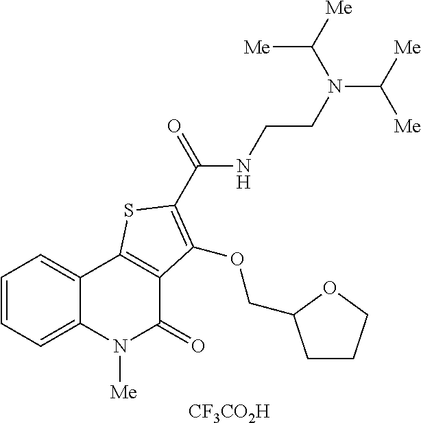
C1=CC=C2C(=C1)C1=C(C(=O)N2[Me])C(OCC2CCCO2)=C(C(=O)NCCN(C([Me])[Me])C([Me])[Me])S1.[CF3CO2H]
